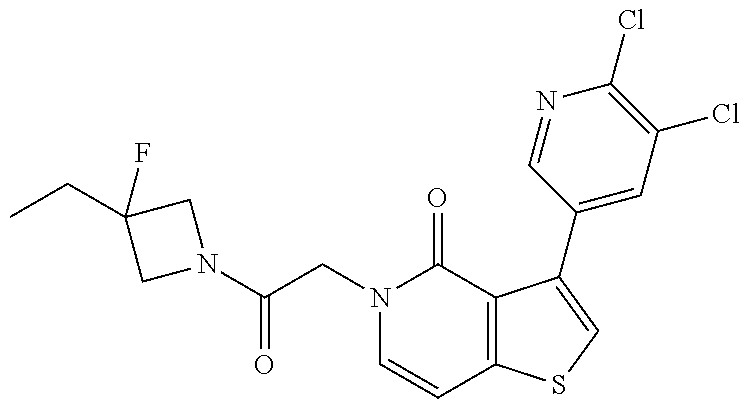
C(CN1C=CC2=C(C1=O)C(C1=CC(Cl)=C(Cl)N=C1)=CS2)(=O)N1CC(CC)(F)C1
